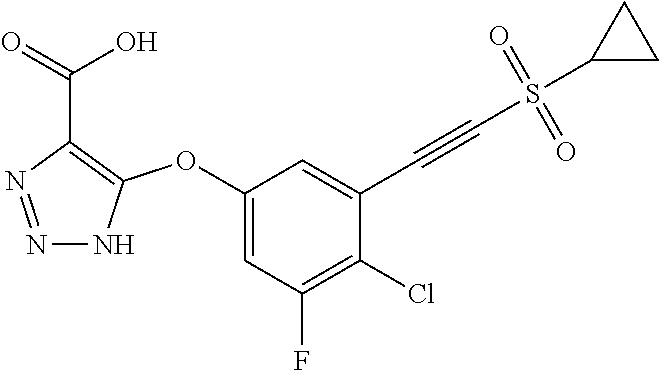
C1(OC2=C(C(=O)O)N=NN2)=CC(F)=C(Cl)C(C#CS(C2CC2)(=O)=O)=C1
